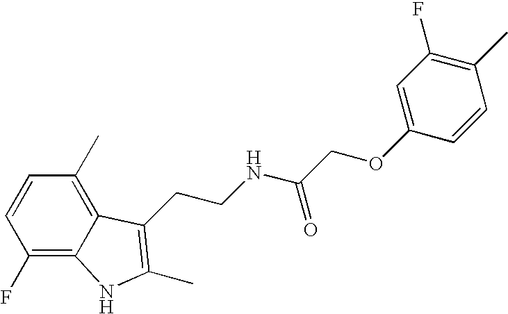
C1(F)=C2C(=C(C)C=C1)C(CCNC(COC1=CC(F)=C(C)C=C1)=O)=C(C)N2
